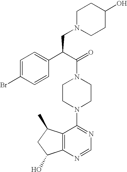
C(N1CCN(C2=NC=NC3=C2C(C)CC3O)CC1)(C(C1=CC=C(Br)C=C1)CN1CCC(O)CC1)=O
